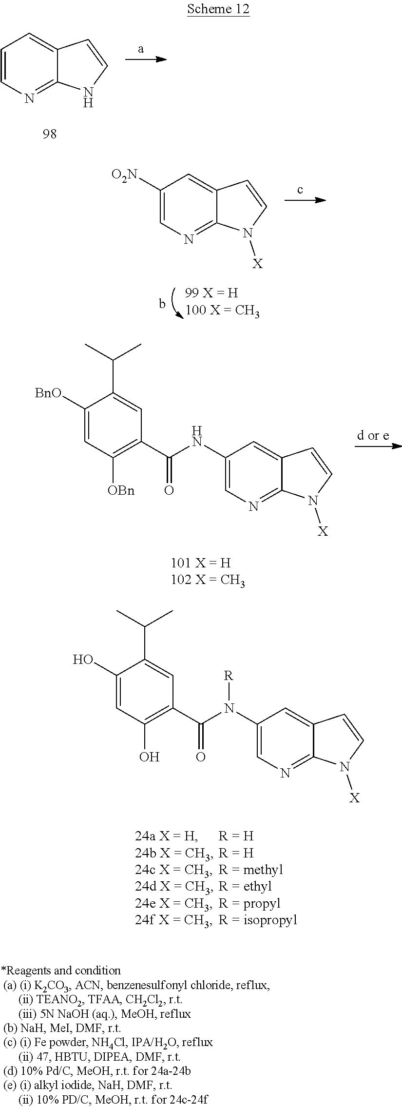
N1=C2C(=CC=C1)C=CN2.C1([BnO])=CC([OBn])=C(C(NC2=CN=C3C(=C2)C=CN3[X])=O)C=C1C(C)C.C1(O)=CC(O)=C(C(N([R])C2=CN=C3C(=C2)C=CN3[X])=O)C=C1C(C)C.N1=C2C(=CC([O2N])=C1)C=CN2[X]
